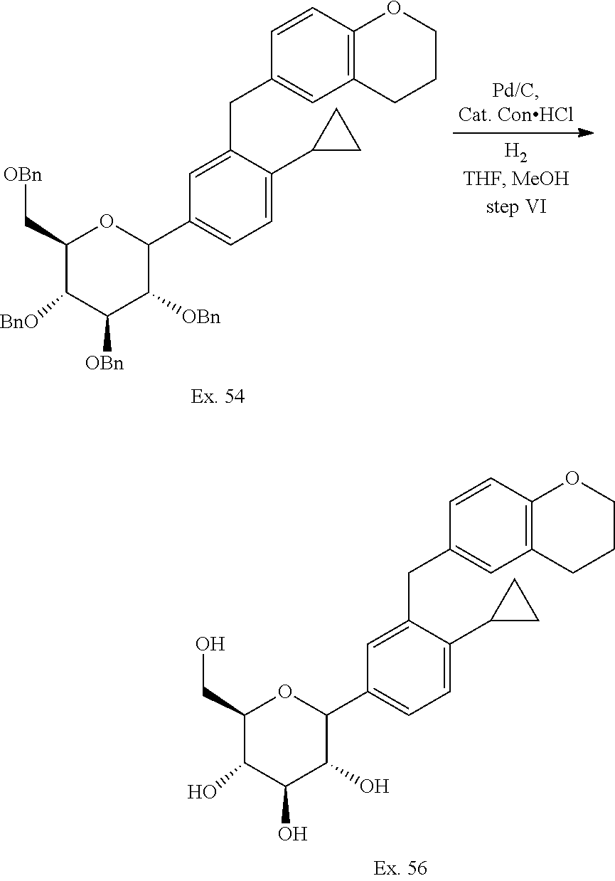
C1(CO)C(O)C(O)C(O)C(C2=CC=C(C3CC3)C(CC3=CC4=C(C=C3)OCCC4)=C2)O1.C1(C[OBn])C([BnO])C([OBn])C([OBn])C(C2=CC=C(C3CC3)C(CC3=CC4=C(C=C3)OCCC4)=C2)O1
